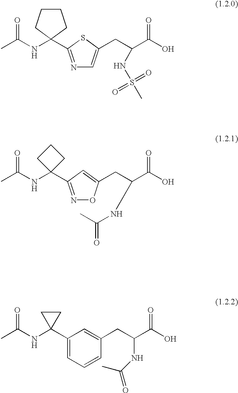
C1CCC(C2=NC=C(CC(C(O)=O)NS(C)(=O)=O)S2)(NC(C)=O)C1.O1N=C(C2(NC(C)=O)CCC2)C=C1CC(C(O)=O)NC(C)=O.N(C(C)=O)C1(C2=CC=CC(CC(C(O)=O)NC(C)=O)=C2)CC1
